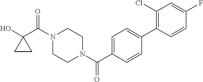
OC1(C(N2CCN(C(=O)C3=CC=C(C4=C(Cl)C=C(F)C=C4)C=C3)CC2)=O)CC1
